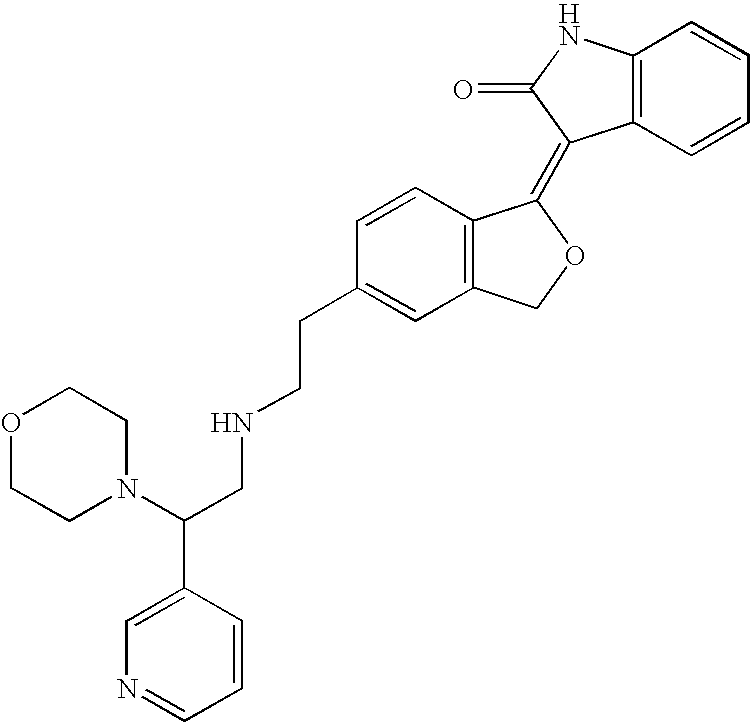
C1=CC(CCNCC(N2CCOCC2)C2=CN=CC=C2)=CC2=C1C(=C1C3=C(NC1=O)C=CC=C3)OC2
